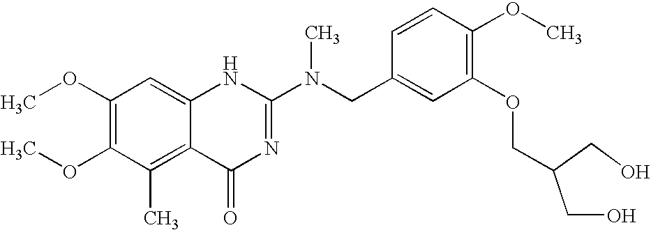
C1(OC)=C(OC)C(C)=C2C(=C1)NC(N(CC1=CC(OCC(CO)CO)=C(OC)C=C1)C)=NC2=O
